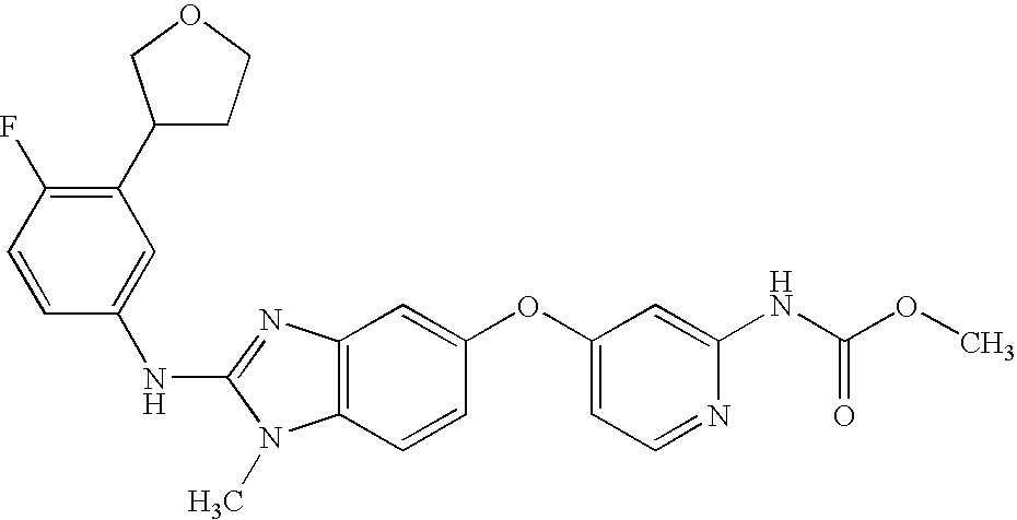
C1(C2CCOC2)=C(F)C=CC(NC2=NC3=C(N2C)C=CC(OC2=CC=NC(NC(OC)=O)=C2)=C3)=C1
